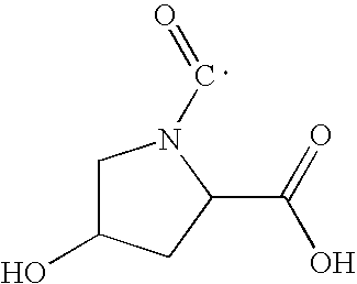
C1C(O)CC(C(=O)O)N1C=O
